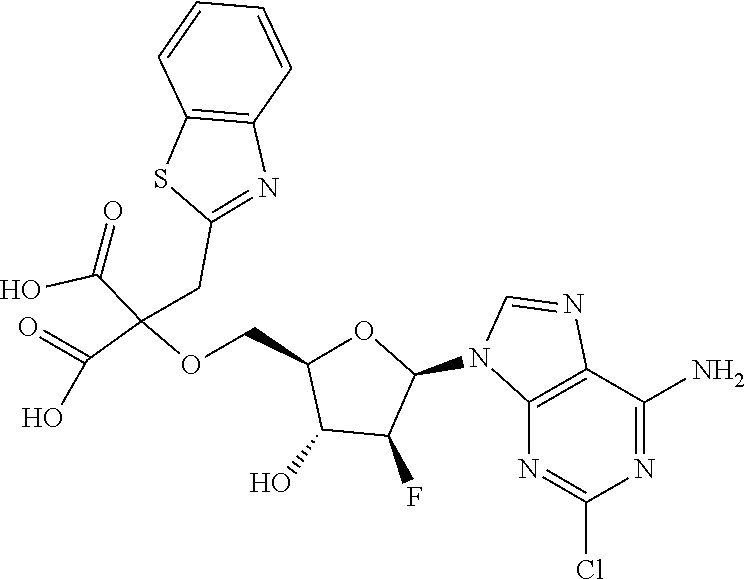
C1(N2C3=C(C(N)=NC(Cl)=N3)N=C2)OC(COC(C(=O)O)(C(=O)O)CC2=NC3=C(S2)C=CC=C3)C(O)C1F
